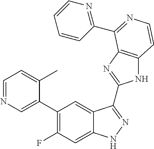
C1=C(C2=C(F)C=C3C(=C2)C(C2=NC4=C(N2)C=CN=C4C2=NC=CC=C2)=NN3)C(C)=CC=N1
